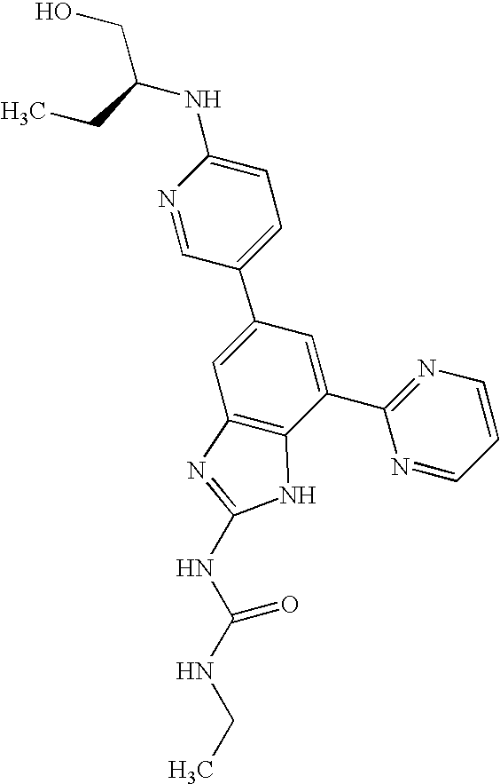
N1=CC(C2=CC3=C(C(C4=NC=CC=N4)=C2)NC(NC(NCC)=O)=N3)=CC=C1NC(CO)CC
